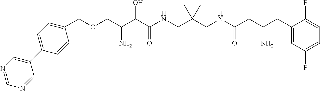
C(C(C(C(NCC(CNC(CC(CC1=CC(F)=CC=C1F)N)=O)(C)C)=O)O)N)OCC1=CC=C(C2=CN=CN=C2)C=C1
